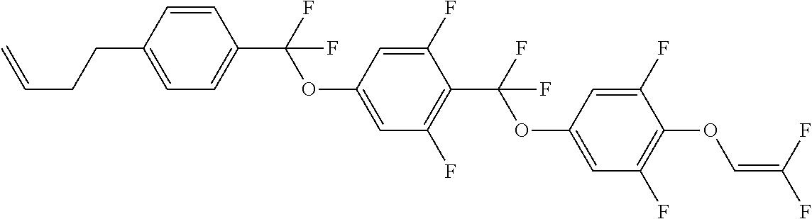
C1=CC(CCC=C)=CC=C1C(F)(OC1=CC(F)=C(C(F)(OC2=CC(F)=C(OC=C(F)F)C(F)=C2)F)C(F)=C1)F
